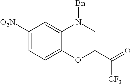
[O2N]C1=CC=C2C(=C1)N([Bn])CC(C(=O)[CF3])O2
